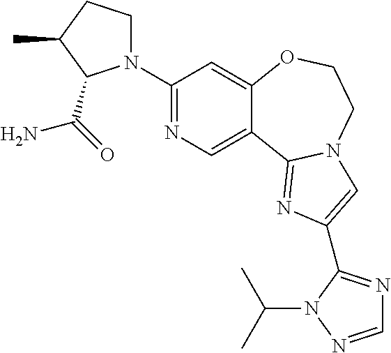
C1(N2CCC(C)C2C(=O)N)=NC=C2C(=C1)OCCN1C2=NC(C2=NC=NN2C(C)C)=C1
